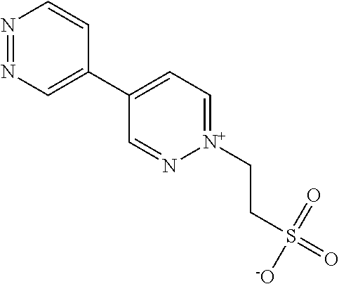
N1=NC=C(C2=CC=[N+](CCS(=O)(=O)[-O])N=C2)C=C1
